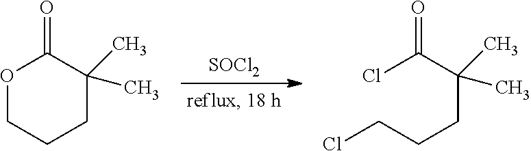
[SOCl2].O=C1OCCCC1(C)C.O=C(Cl)C(CCCCl)(C)C
